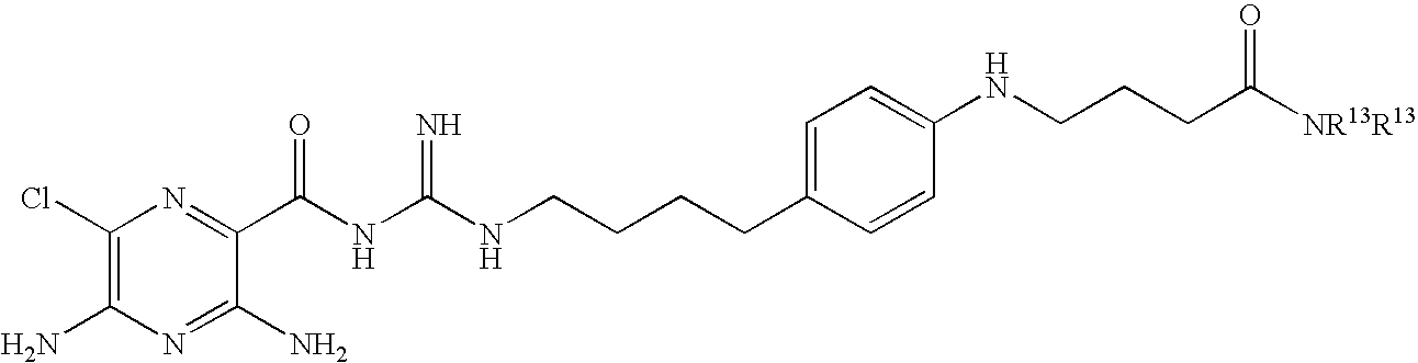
C1(Cl)=C(N)N=C(N)C(C(NC(NCCCCC2=CC=C(NCCCC([NR13R13])=O)C=C2)=N)=O)=N1
